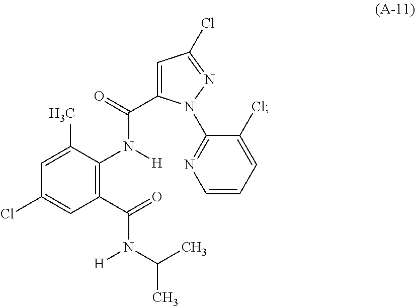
C1(C(=O)N(C(C)C)[H])=C(N([H])C(=O)C2=CC(Cl)=NN2C2=NC=CC=C2Cl)C(C)=CC(Cl)=C1
